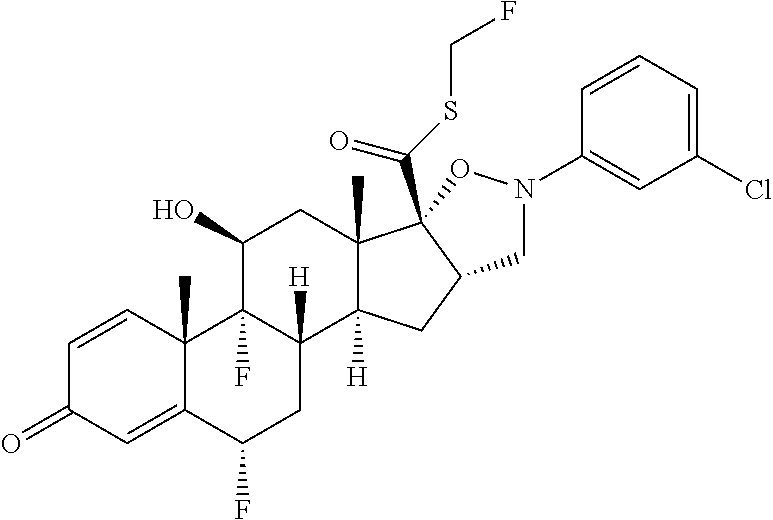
C1=CC2(C)C(=CC1=O)C(F)CC1([H])C2(F)C(O)CC2(C)C1([H])CC1C2(C(SCF)=O)ON(C2=CC(Cl)=CC=C2)C1
